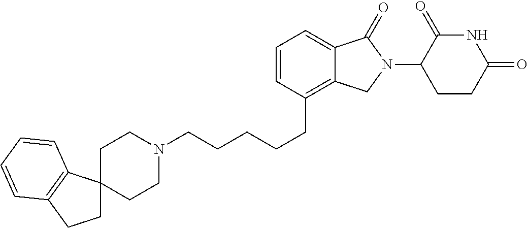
C(CCC1=C2C(=CC=C1)C(=O)N(C1C(=O)NC(=O)CC1)C2)CCN1CCC2(CC1)CCC1=C2C=CC=C1
